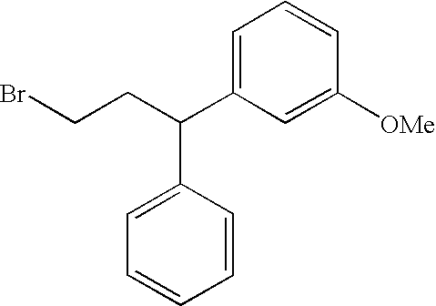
C1=C(C(CCBr)C2=CC=CC=C2)C=C([OMe])C=C1
